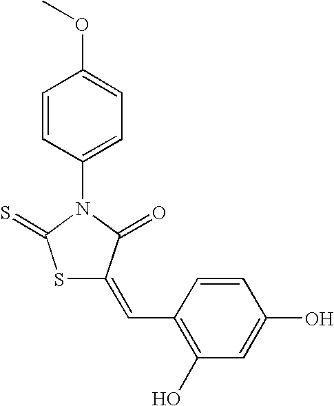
C1=CC(N2C(=O)C(=CC3=C(O)C=C(O)C=C3)SC2=S)=CC=C1OC
